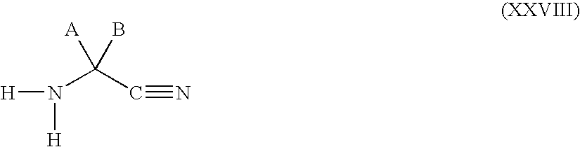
N(C(C#N)([A])B)([H])[H]
